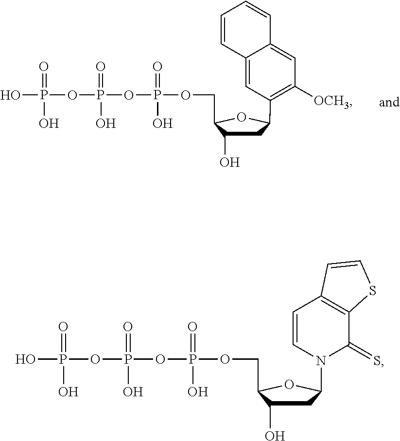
C1C(O)C(COP(=O)(O)OP(=O)(O)OP(=O)(O)O)OC1N1C(=S)C2=C(C=C1)C=CS2.C1C(O)C(COP(=O)(O)OP(=O)(O)OP(=O)(O)O)OC1C1=C([OCH3])C=C2C(=C1)C=CC=C2
